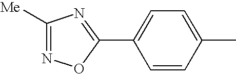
C1(C2=CC=C(C)C=C2)=NC([Me])=NO1
